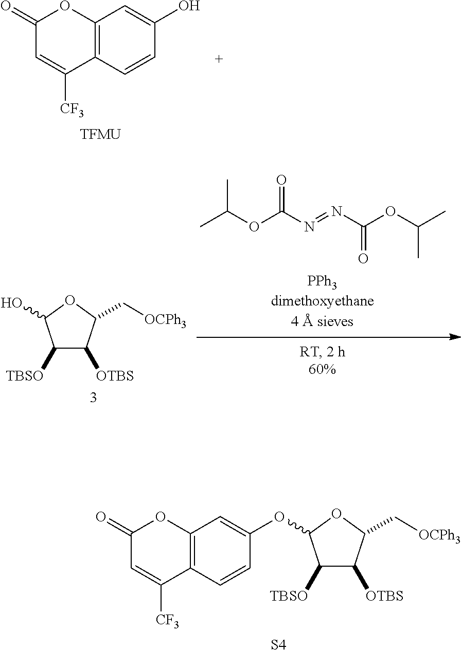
C1([CF3])=CC(=O)OC2=C1C=CC(O)=C2.[TFMU].CC(C)OC(=O)N=NC(=O)OC(C)C.C1(C[OCPh3])C([OTBS])C([TBSO])C(O)O1.[S4].C1([CF3])=CC(=O)OC2=C1C=CC(OC1C([TBSO])C([OTBS])C(C[OCPh3])O1)=C2
